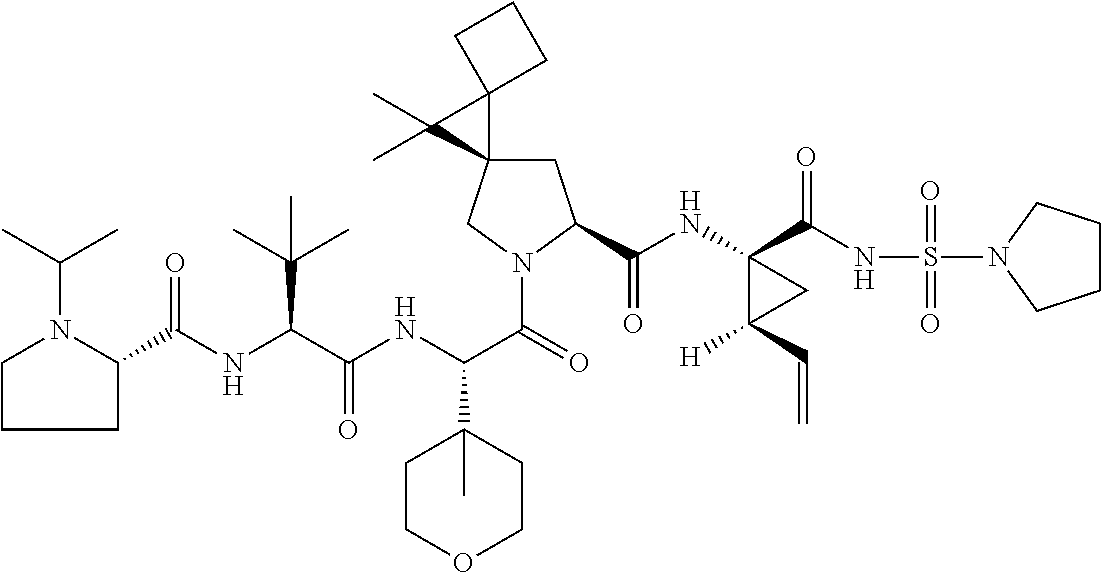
C(NC(C(NC(C(=O)N1CC2(CC1C(=O)NC1(C(=O)NS(=O)(=O)N3CCCC3)C([H])(C=C)C1)C1(C2(C)C)CCC1)C1(C)CCOCC1)=O)C(C)(C)C)(=O)C1N(C(C)C)CCC1
